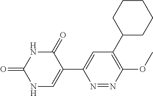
N1C(=O)C(C2=CC(C3CCCCC3)=C(OC)N=N2)=CNC1=O
